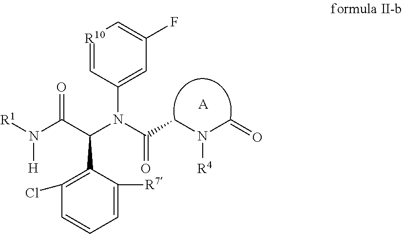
[R1]N(C(C(N(C(CN(C=O)[R4])=O)C1=CC(F)=C[R10]=C1)C1=C(Cl)C=CC=C1[R7])=O)[H].[A]
